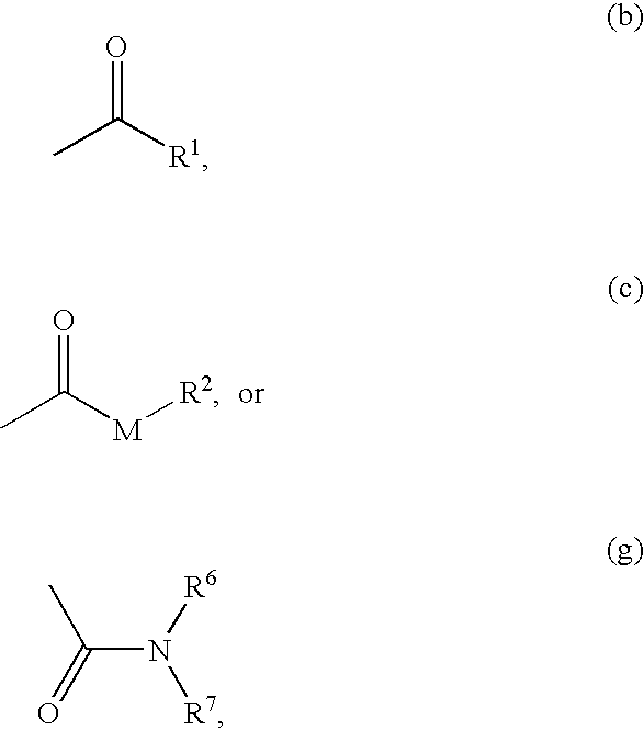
C(N([R6])[R7])(C)=O.O=C([M][R2])C.O=C([R1])C
